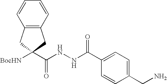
[BocHN]C1(C(NNC(C2=CC=C(CN)C=C2)=O)=O)CC2=C(C1)C=CC=C2
